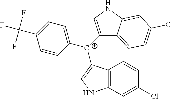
C12=C(C=C(Cl)C=C1)NC=C2[C+](C1=CNC2=CC(Cl)=CC=C12)C1=CC=C(C(F)(F)F)C=C1
